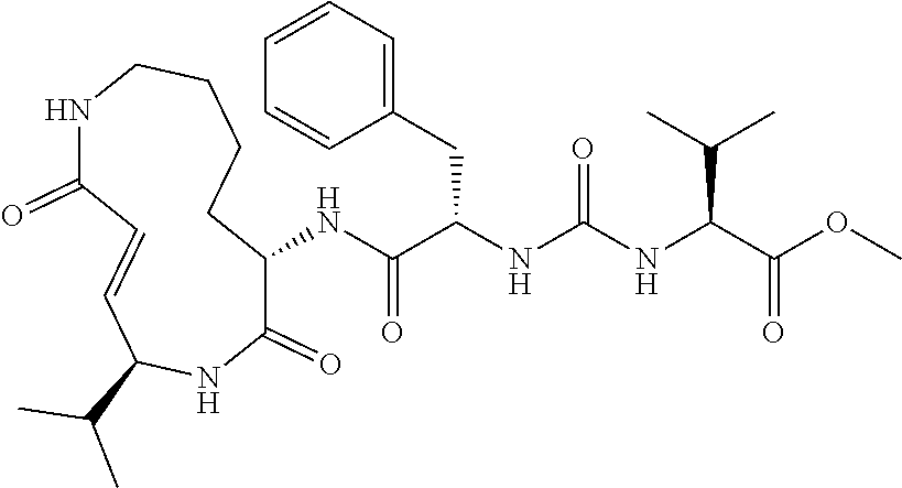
C1(NC(C(NC(NC(C(OC)=O)C(C)C)=O)CC2=CC=CC=C2)=O)C(=O)NC(C(C)C)C=CC(=O)NCCCC1
